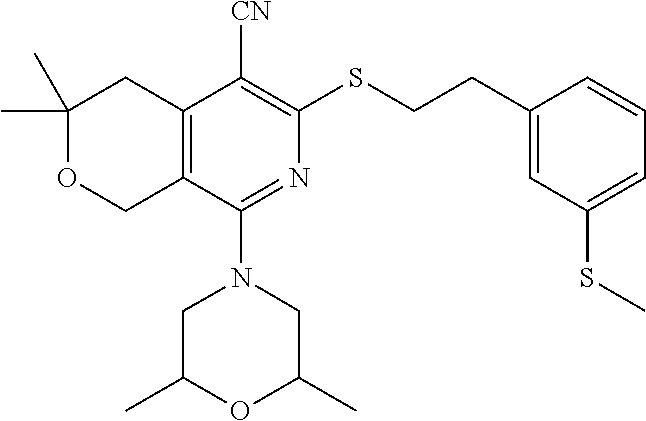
C1(C)(C)OCC2=C(C1)C([CN])=C(SCCC1=CC(SC)=CC=C1)N=C2N1CC(C)OC(C)C1
